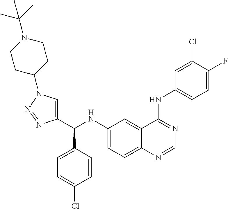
C1(C(NC2=CC=C3C(=C2)C(NC2=CC=C(F)C(Cl)=C2)=NC=N3)C2=CC=C(Cl)C=C2)=CN(C2CCN(C(C)(C)C)CC2)N=N1
